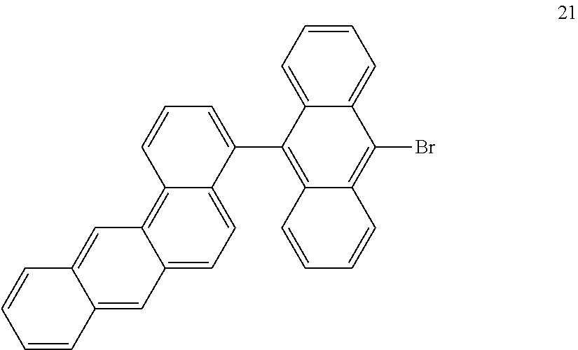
C12=CC3=CC=C4C(=C3C=C1C=CC=C2)C=CC=C4C1=C2C(=C(Br)C3=CC=CC=C13)C=CC=C2
